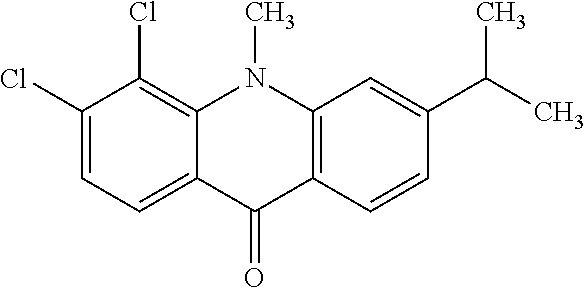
C12=CC=C(Cl)C(Cl)=C1N(C)C1=C(C2=O)C=CC(C(C)C)=C1
